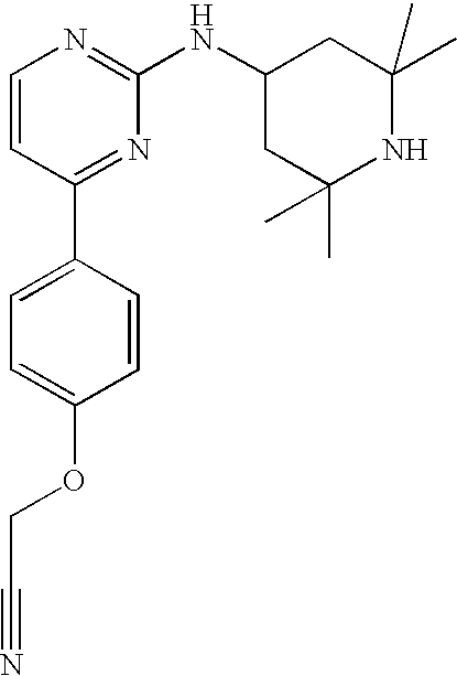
C1(C2=CC=C(OCC#N)C=C2)=NC(NC2CC(C)(C)NC(C)(C)C2)=NC=C1
